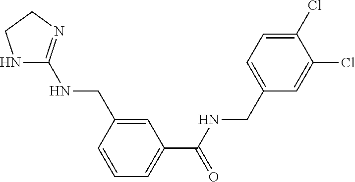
N1C(NCC2=CC(C(NCC3=CC=C(Cl)C(Cl)=C3)=O)=CC=C2)=NCC1
